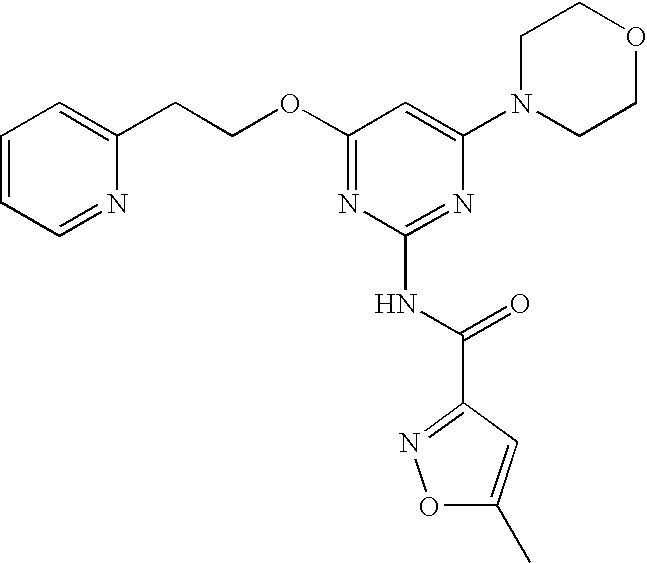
C1=CC=NC(CCOC2=NC(NC(C3=NOC(C)=C3)=O)=NC(N3CCOCC3)=C2)=C1
